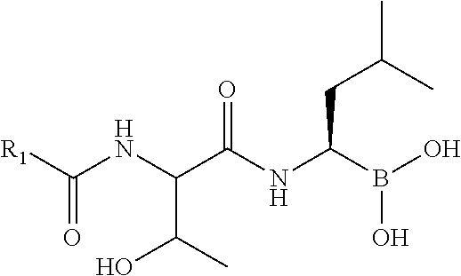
[R1]C(NC(C(NC(B(O)O)CC(C)C)=O)C(C)O)=O
